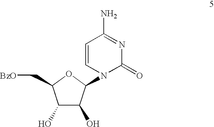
C1(O)C(O)C(N2C(=O)N=C(N)C=C2)OC1C[BzO]
